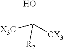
OC([R2])([X3C])[CX3]
